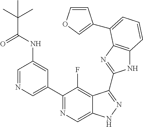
C1=NC=C(C2=NC=C3C(=C2F)C(C2=NC4=C(N2)C=CC=C4C2=COC=C2)=NN3)C=C1NC(C(C)(C)C)=O
